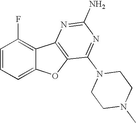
C12=CC=CC(F)=C1C1=C(O2)C(N2CCN(C)CC2)=NC(N)=N1
